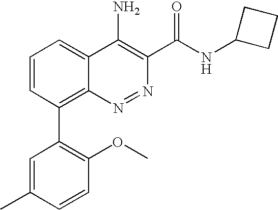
C1(C2=C3C(=CC=C2)C(N)=C(C(NC2CCC2)=O)N=N3)=C(OC)C=CC(C)=C1
